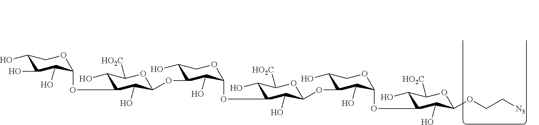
C1(O)C(OC2C(O)C(OC3C(O)C(OC4C(O)C(OC5C(O)C(O)C(O)CO5)C(O)C([HO2C])O4)C(O)CO3)C(O)C([HO2C])O2)C(O)C(OC2C(O)C([HO2C])OC(OCC[N3])C2O)OC1
